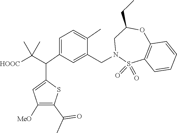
S1(=O)(=O)C2=C(C=CC=C2)OC(CC)CN1CC1=CC(C(C(C)(C)[HOOC])C2=CC([MeO])=C(C(=O)C)S2)=CC=C1C
